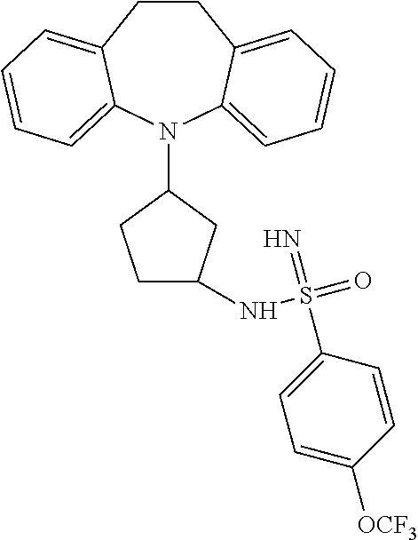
C1CC2=CC=CC=C2N(C2CCC(NS(=O)(=N)C3=CC=C([OCF3])C=C3)C2)C2=CC=CC=C12
